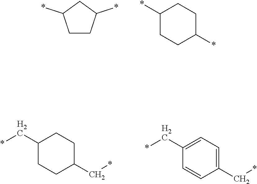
C1(*)CCC(*)C1.C1CC(*)CCC1*.C1(C*)CCC(C*)CC1.C1(C*)=CC=C(C*)C=C1
